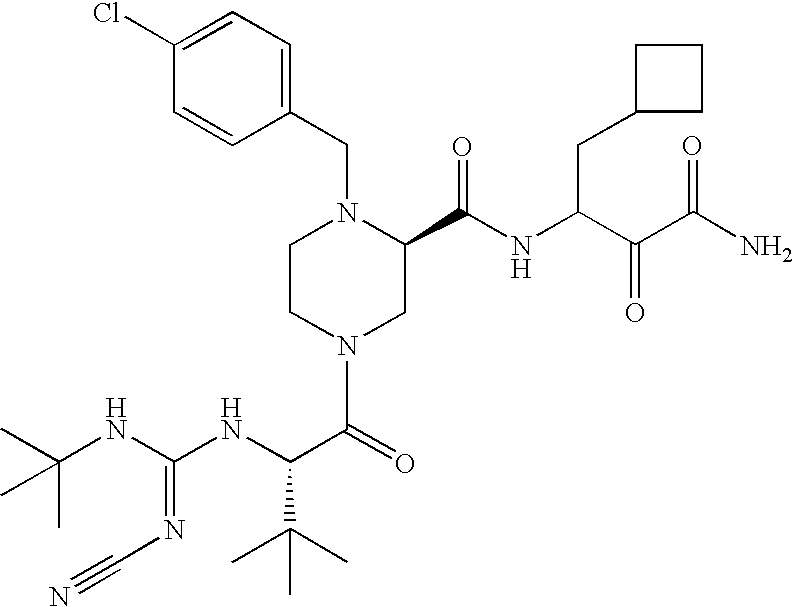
C(NC(NC(C(=O)N1CC(C(NC(C(C(N)=O)=O)CC2CCC2)=O)N(CC2=CC=C(Cl)C=C2)CC1)C(C)(C)C)=NC#N)(C)(C)C
